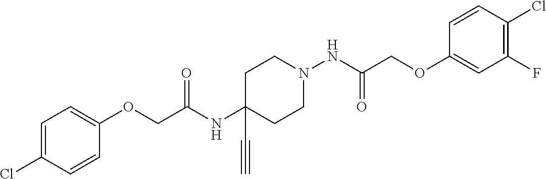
C1(OCC(NC2(C#C)CCN(NC(=O)COC3=CC(F)=C(Cl)C=C3)CC2)=O)=CC=C(Cl)C=C1
